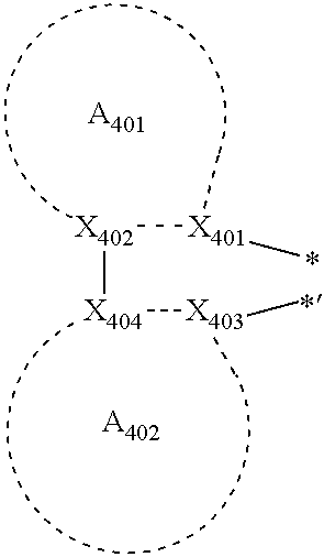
[X402]([X401](C)C)[X404][X403](C)C.[A401].[A402]
